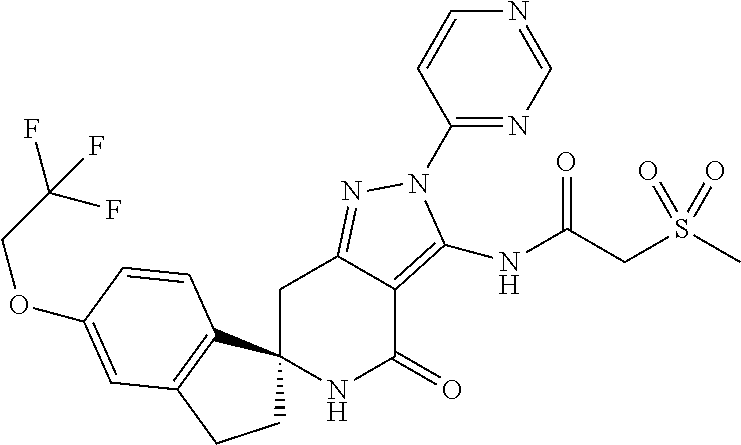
C1C2(C3=C(C1)C=C(OCC(F)(F)F)C=C3)NC(=O)C1=C(NC(=O)CS(C)(=O)=O)N(C3=NC=NC=C3)N=C1C2
